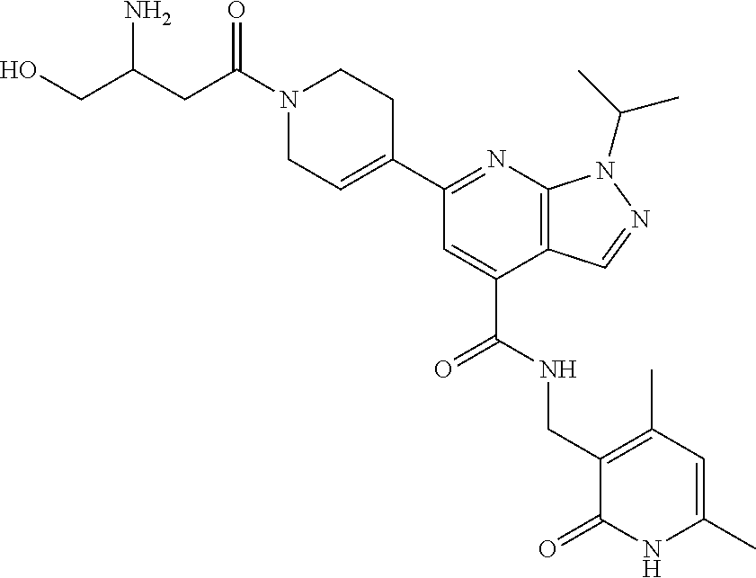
C1(C2=NC3=C(C(C(NCC4=C(C)C=C(C)NC4=O)=O)=C2)C=NN3C(C)C)=CCN(C(CC(CO)N)=O)CC1
